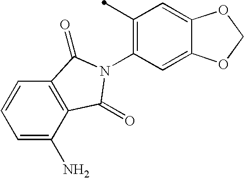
C1=C(N)C2=C(C=C1)C(=O)N(C1=C(C)C=C3C(=C1)OCO3)C2=O
